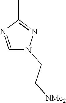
C1=NC(C)=NN1CC[NMe2]
